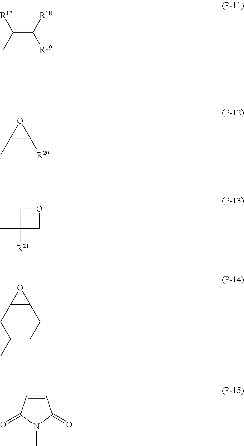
C(=C([R18])[R19])(C)[R17].C1(C)C([R20])O1.C1C([R21])(C)CO1.C12CC(C)CCC1O2.C1=CC(=O)N(C)C1=O
